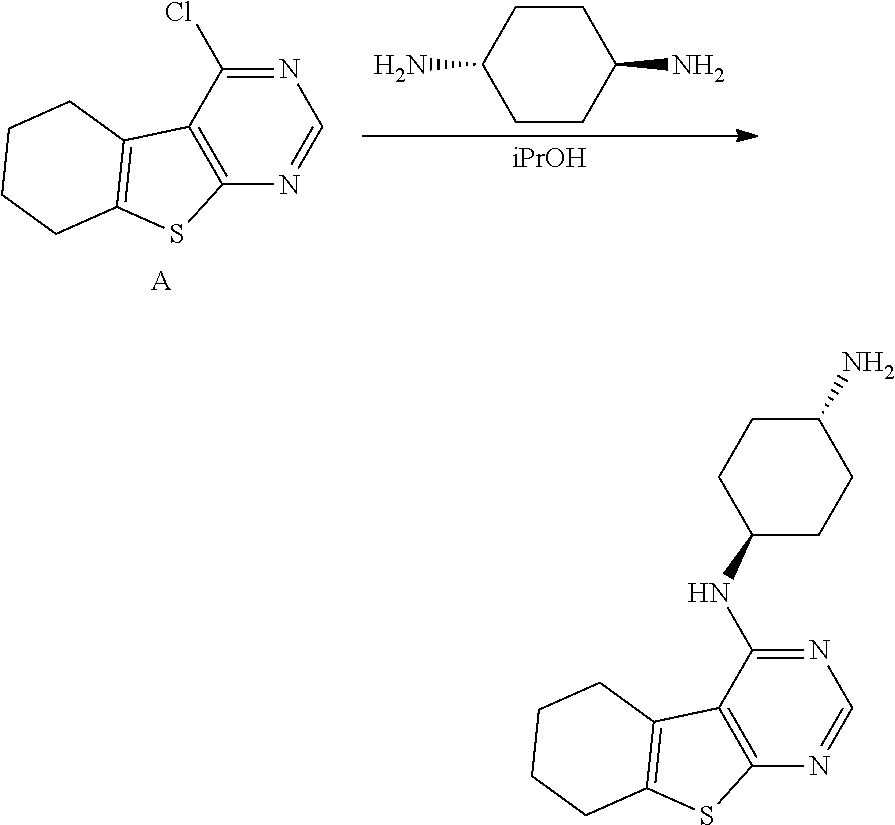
C1CC(N)CCC1N.[iPrOH].N1=C(Cl)C2=C(N=C1)SC1=C2CCCC1.[A].N1=C(NC2CCC(N)CC2)C2=C(N=C1)SC1=C2CCCC1
